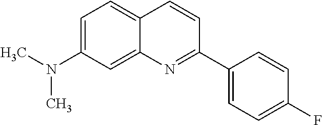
C1=C(N(C)C)C=C2C(=C1)C=CC(C1=CC=C(F)C=C1)=N2
